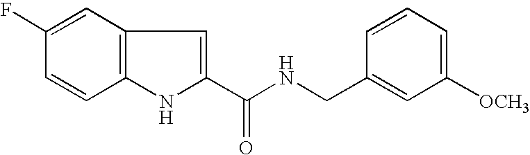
C12=C(NC(C(NCC3=CC([OCH3])=CC=C3)=O)=C1)C=CC(F)=C2
